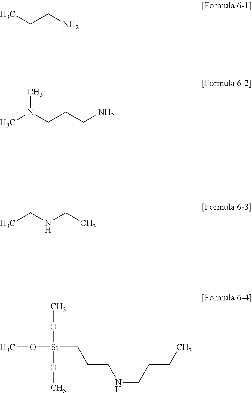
CCCN.CN(CCCN)C.CCNCC.O([Si](OC)(CCCNCCCC)OC)C
